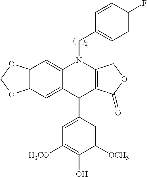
C12=C(C=C3C(=C1)N(CC1=CC=C(F)C=C1)C1=C(C3C3=CC([H3CO])=C(O)C([OCH3])=C3)C(=O)OC1)OCO2
